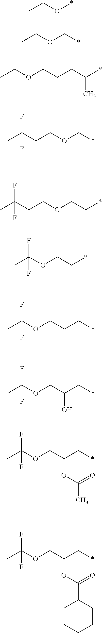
CCO*.CCOC*.CCOCCCC(C)*.C(COC*)C(C)(F)F.C(COCC*)C(C)(F)F.O(CC*)C(C)(F)F.O(CCC*)C(C)(F)F.O(CC(C*)O)C(C)(F)F.O(CC(C*)OC(C)=O)C(C)(F)F.O(CC(C*)OC(C1CCCCC1)=O)C(C)(F)F
